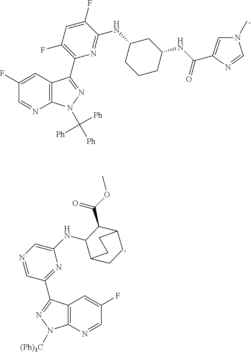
C1(F)=CC2=C(N=C1)N(C([Ph])([Ph])[Ph])N=C2C1=C(F)C=C(F)C(NC2CC(NC(=O)C3=CN(C)C=N3)CCC2)=N1.C12=C(N=CC(F)=C1)N([(Ph)3C])N=C2C1=NC(NC2C(C(=O)OC)C3CCC2CC3)=CN=C1
